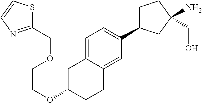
C1C(C2=CC=C3C(=C2)CCC(OCCOCC2=NC=CS2)C3)CC(N)(CO)C1
